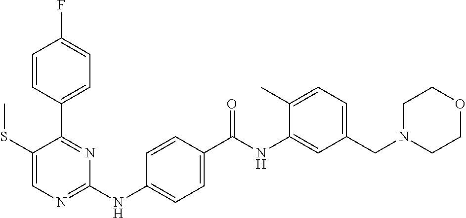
C1=CC(C2=NC(NC3=CC=C(C(NC4=CC(CN5CCOCC5)=CC=C4C)=O)C=C3)=NC=C2SC)=CC=C1F
